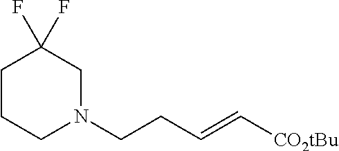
C1CCN(CCC=C[CO2tBu])CC1(F)F
